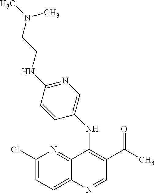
C1(Cl)=CC=C2C(=N1)C(NC1=CN=C(NCCN(C)C)C=C1)=C(C(=O)C)C=N2
